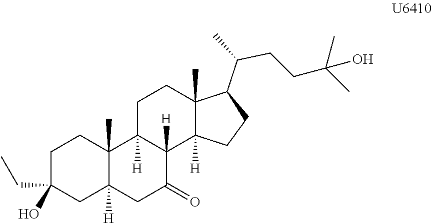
C1C(O)(CC)CC2([H])C(C)(C1)C1([H])C([H])(C(=O)C2)C2([H])C(C)(CC1)C(C(C)CCC(C)(C)O)CC2
